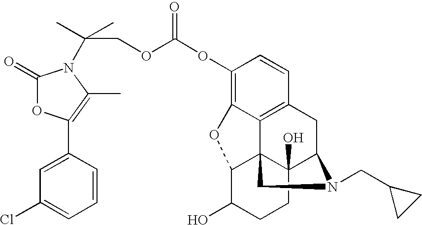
C1=CC(C2=C(C)N(C(COC(OC3=C4C5=C(C=C3)CC3C6(O)C5(C(C(O)CC6)O4)CN3CC3CC3)=O)(C)C)C(=O)O2)=CC(Cl)=C1
